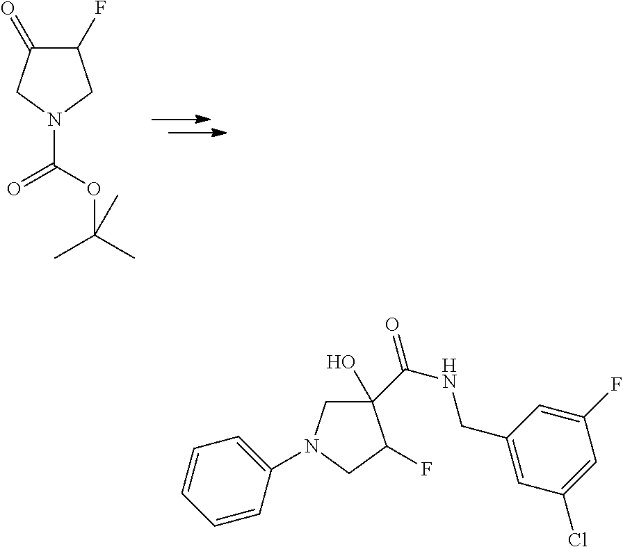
C1(F)C(=O)CN(C(=O)OC(C)(C)C)C1.C1=CC=CC(N2CC(C(NCC3=CC(Cl)=CC(F)=C3)=O)(O)C(F)C2)=C1
